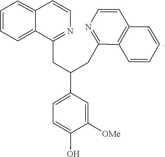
C1=C([OMe])C(O)=CC=C1C(CC1=NC=CC2=C1C=CC=C2)CC1=NC=CC2=CC=CC=C12
